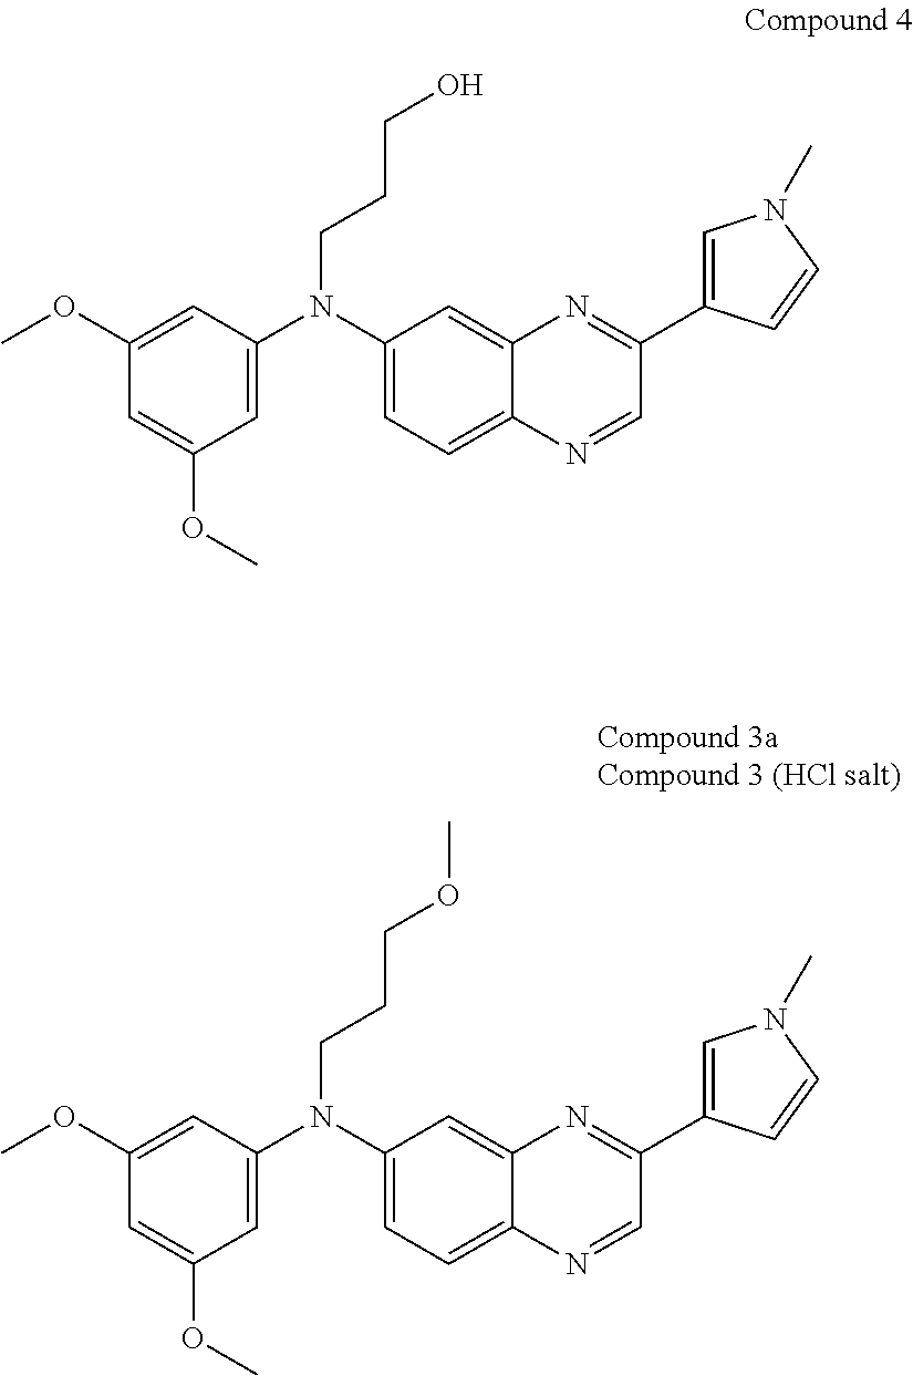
C1(OC)=CC(N(C2=CC=C3C(=C2)N=C(C2=CN(C)C=C2)C=N3)CCCO)=CC(OC)=C1.C1(OC)=CC(N(C2=CC=C3C(=C2)N=C(C2=CN(C)C=C2)C=N3)CCCOC)=CC(OC)=C1
